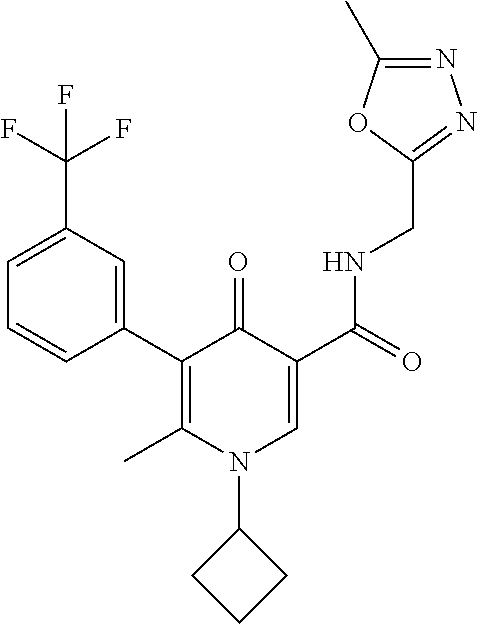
C1=C(C(F)(F)F)C=C(C2=C(C)N(C3CCC3)C=C(C(=O)NCC3=NN=C(C)O3)C2=O)C=C1
